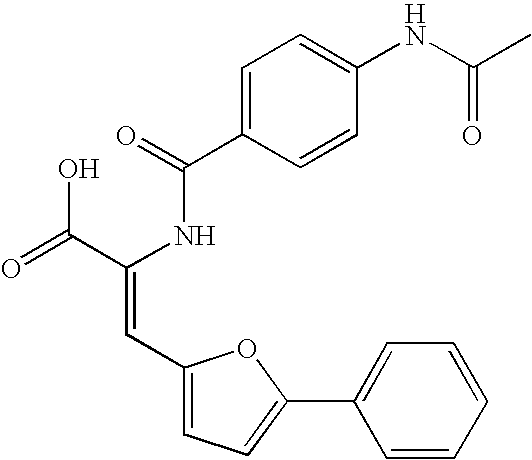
C1=C(C(=O)NC(C(=O)O)=CC2=CC=C(C3=CC=CC=C3)O2)C=CC(NC(C)=O)=C1
